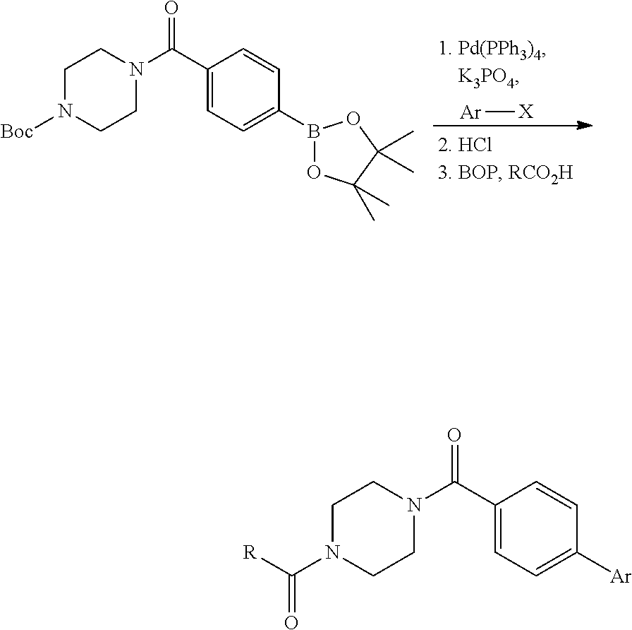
[Ar][X].C1N([Boc])CCN(C(=O)C2=CC=C(B3OC(C)(C)C(C)(C)O3)C=C2)C1.C1N(C(=O)[R])CCN(C(=O)C2=CC=C([Ar])C=C2)C1
